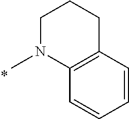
CN1C2=C(CCC1)C=CC=C2
